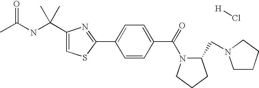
C1(C(NC(C)=O)(C)C)=CSC(C2=CC=C(C(=O)N3C(CN4CCCC4)CCC3)C=C2)=N1.[H]Cl
